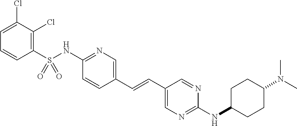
C1(S(NC2=NC=C(C=CC3=CN=C(NC4CCC(N(C)C)CC4)N=C3)C=C2)(=O)=O)=C(Cl)C(Cl)=CC=C1
